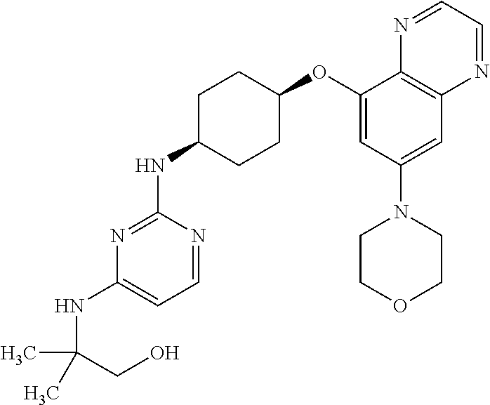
C1(OC2CCC(NC3=NC(NC(CO)(C)C)=CC=N3)CC2)=CC(N2CCOCC2)=CC2=C1N=CC=N2
